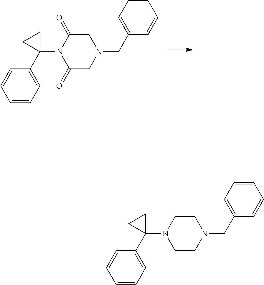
C1=CC=C(C2(N3C(=O)CN(CC4=CC=CC=C4)CC3=O)CC2)C=C1.C1=CC=C(C2(N3CCN(CC4=CC=CC=C4)CC3)CC2)C=C1
